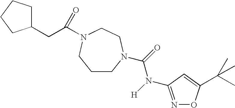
C1CN(C(=O)N([H])C2=NOC(C(C)(C)C)=C2)CCN(C(CC2CCCC2)=O)C1
